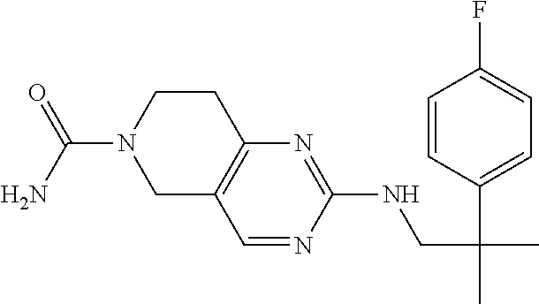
C1C2=C(N=C(NCC(C)(C3=CC=C(F)C=C3)C)N=C2)CCN1C(N)=O
